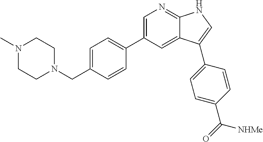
C1=C(CN2CCN(C)CC2)C=CC(C2=CN=C3C(=C2)C(C2=CC=C(C([NHMe])=O)C=C2)=CN3)=C1
